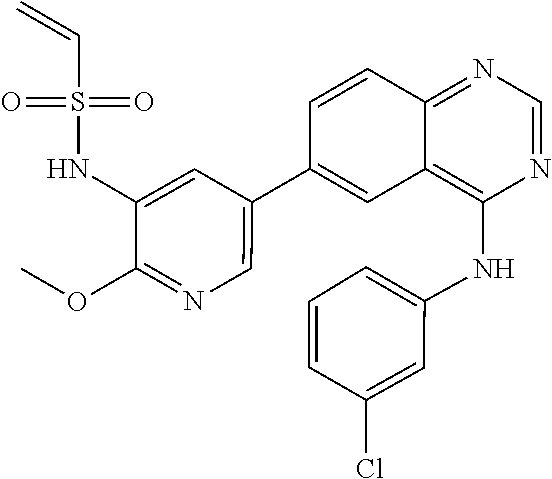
C1(NS(C=C)(=O)=O)=CC(C2=CC3=C(NC4=CC=CC(Cl)=C4)N=CN=C3C=C2)=CN=C1OC
